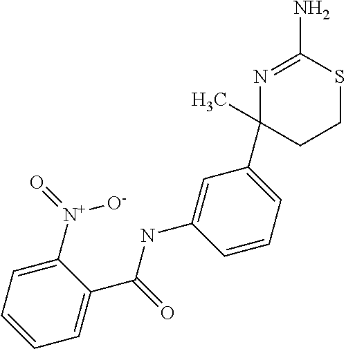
N1=C(N)SCCC1(C)C1=CC=CC(NC(C2=CC=CC=C2[N+](=O)[O-])=O)=C1
